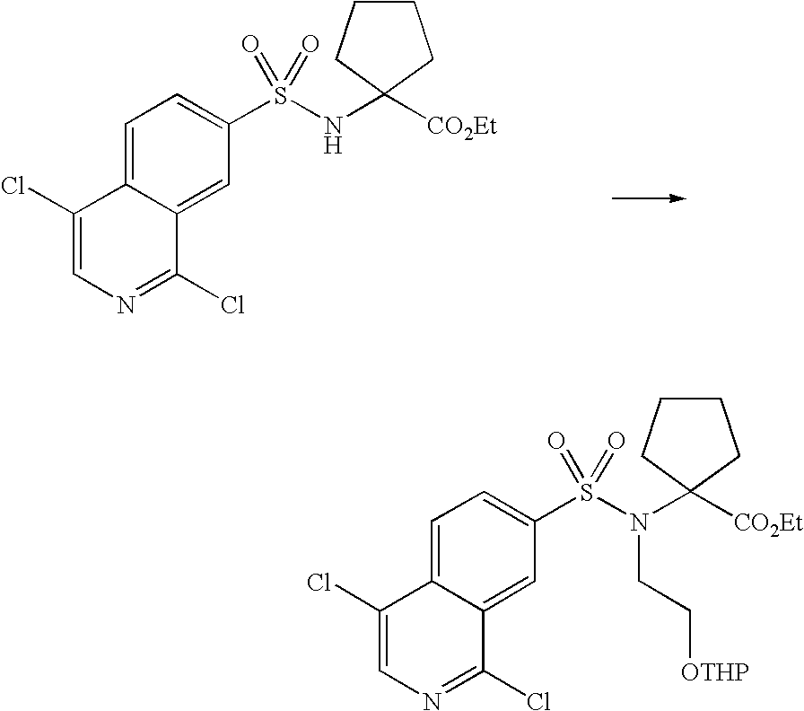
C1=C2C(=CC(S(NC3([CO2Et])CCCC3)(=O)=O)=C1)C(Cl)=NC=C2Cl.C1=C2C(=CC(S(N(C3([CO2Et])CCCC3)CC[OTHP])(=O)=O)=C1)C(Cl)=NC=C2Cl
